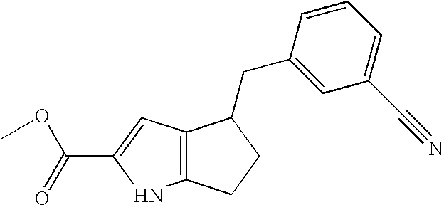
C12=C(C=C(C(=O)OC)N1)C(CC1=CC(C#N)=CC=C1)CC2
